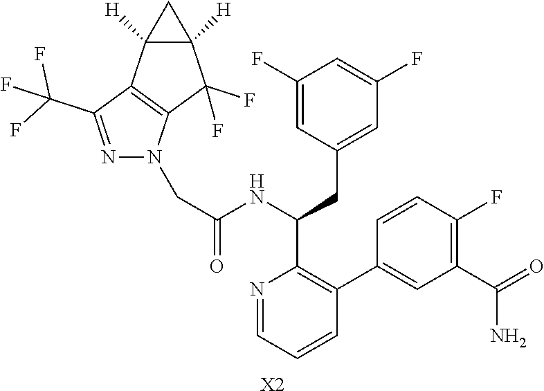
[X2].N1=CC=CC(C2=CC(C(=O)N)=C(F)C=C2)=C1C(NC(CN1N=C(C(F)(F)F)C2=C1C(F)(F)C1([H])C2([H])C1)=O)CC1=CC(F)=CC(F)=C1
